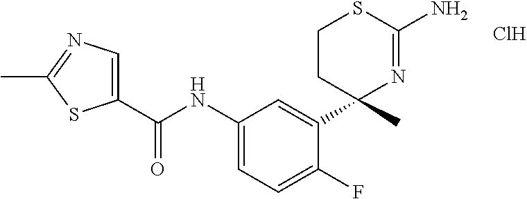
Cl.C(NC1=CC=C(F)C(C2(C)N=C(N)SCC2)=C1)(=O)C1=CN=C(C)S1
